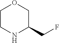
C1CNC(CF)CO1
